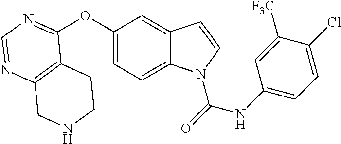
C12=C(N=CN=C1OC1=CC=C3C(=C1)C=CN3C(=O)NC1=CC=C(Cl)C([F3C])=C1)CNCC2
